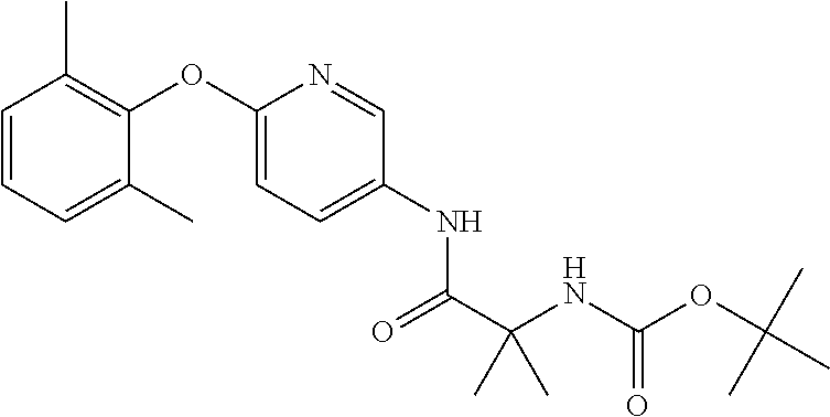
C1=CC=C(C)C(OC2=CC=C(NC(C(NC(OC(C)(C)C)=O)(C)C)=O)C=N2)=C1C
